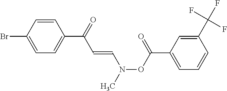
C1(Br)=CC=C(C(C=CN(C)OC(C2=CC=CC(C(F)(F)F)=C2)=O)=O)C=C1
